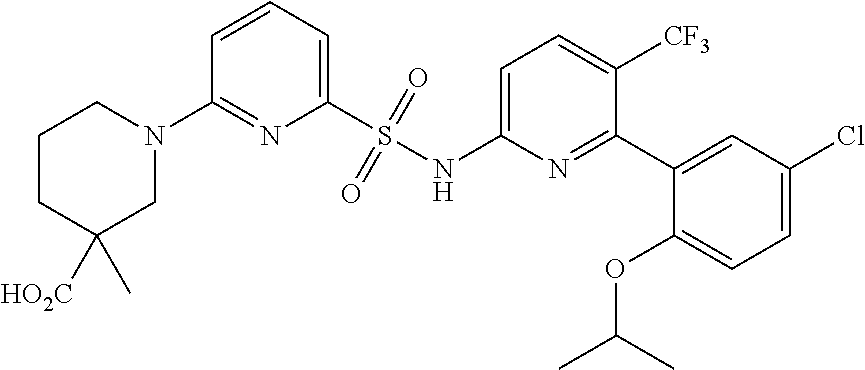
C1=CC=C(S(NC2=CC=C([CF3])C(C3=CC(Cl)=CC=C3OC(C)C)=N2)(=O)=O)N=C1N1CCCC(C)([HO2C])C1
